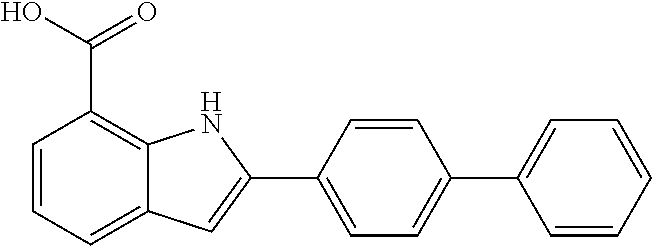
C1=C(C2=CC3=CC=CC(C(O)=O)=C3N2)C=CC(C2=CC=CC=C2)=C1
